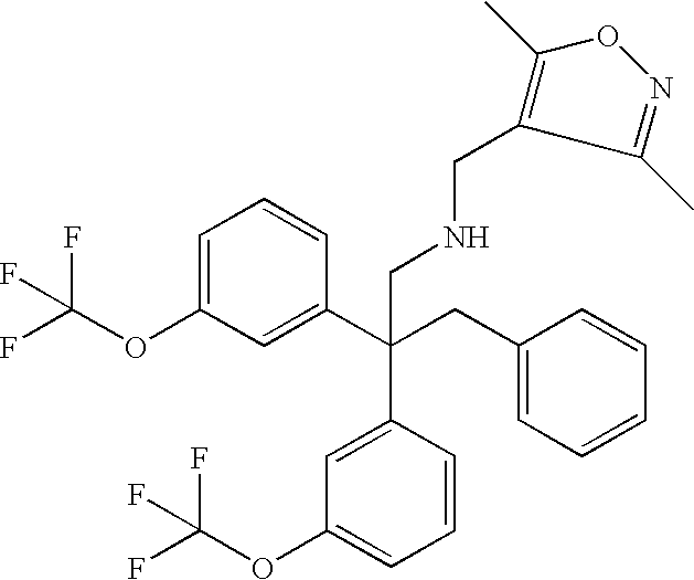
C1=C(OC(F)(F)F)C=C(C(CC2=CC=CC=C2)(C2=CC(OC(F)(F)F)=CC=C2)CNCC2=C(C)ON=C2C)C=C1
